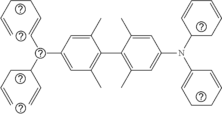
C(CC=C)C=CC(C(CC=C)C=C)C1=CC(C)=C(C2=C(C)C=C(N(C3CC=CC=C3)C3=CCCC=C3)C=C2C)C(C)=C1
